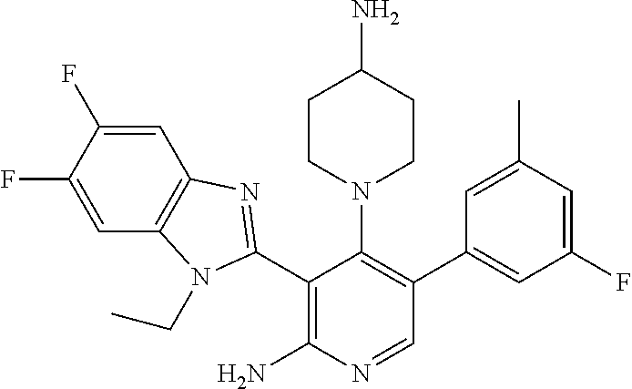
C1(C2=NC3=C(N2CC)C=C(F)C(F)=C3)=C(N)N=CC(C2=CC(F)=CC(C)=C2)=C1N1CCC(N)CC1
